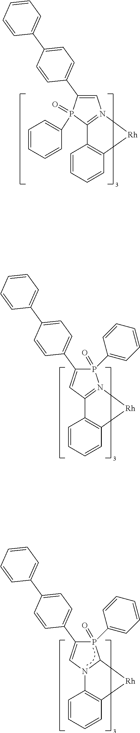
C1=CC=CC2=C1C1=N(C=C(C3=CC=C(C4=CC=CC=C4)C=C3)P1(=O)C1=CC=CC=C1)[Rh]2.C1=CC=CC2=C1C1=N(P(=O)(C3=CC=CC=C3)C(C3=CC=C(C4=CC=CC=C4)C=C3)=C1)[Rh]2.C1=CC=CC2=C1N1C(P(=O)(C3=CC=CC=C3)C(C3=CC=C(C4=CC=CC=C4)C=C3)=C1)[Rh]2
